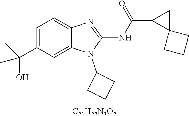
C1=C(C(C)(C)O)C=C2C(=C1)N=C(NC(C1C3(C1)CCC3)=O)N2C1CCC1.[C21H27N3O2]
